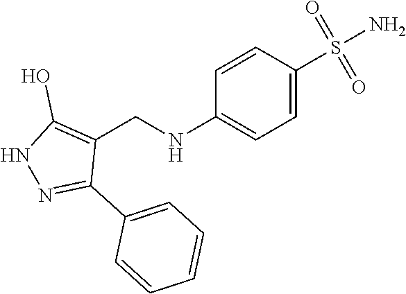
C1=CC(S(N)(=O)=O)=CC=C1NCC1=C(O)NN=C1C1=CC=CC=C1
